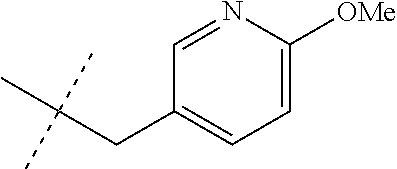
C1(CC(C)(C)C)=CC=C([OMe])N=C1
